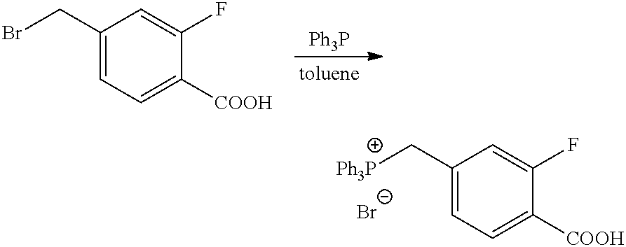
C1(C[Ph3P])=CC=C([COOH])C(F)=C1.[Br-].[Ph3P].C1(CBr)=CC=C([COOH])C(F)=C1
